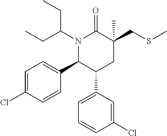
N1(C(CC)CC)C(C2=CC=C(Cl)C=C2)C(C2=CC=CC(Cl)=C2)CC(CSC)(C)C1=O
